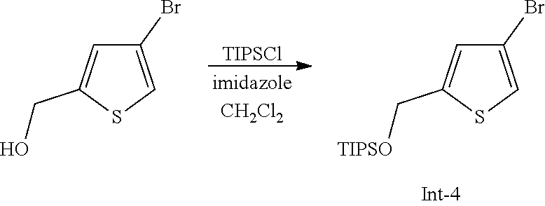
[TIPSCl].C1(Br)=CSC(C[TIPSO])=C1.C1(Br)=CSC(CO)=C1
